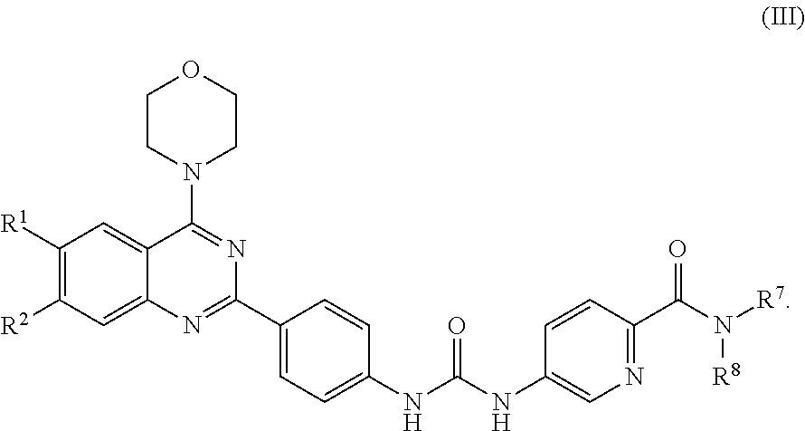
C1([R1])=C([R2])C=C2C(=C1)C(N1CCOCC1)=NC(C1=CC=C(NC(NC3=CN=C(C(N([R8])[R7])=O)C=C3)=O)C=C1)=N2
